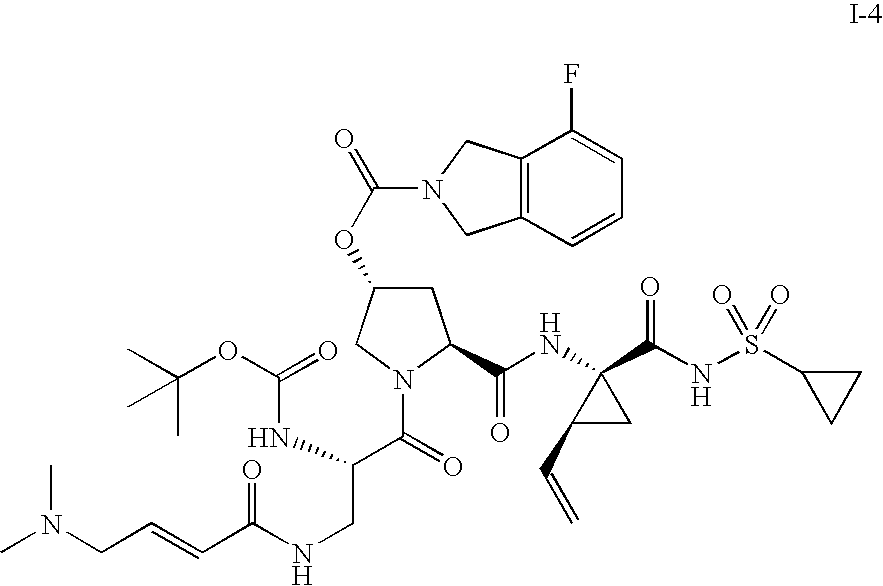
C1C(OC(=O)N2CC3=C(C=CC=C3F)C2)CN(C(=O)C(CNC(C=CCN(C)C)=O)NC(OC(C)(C)C)=O)C1C(NC1(C(NS(C2CC2)(=O)=O)=O)C(C=C)C1)=O
